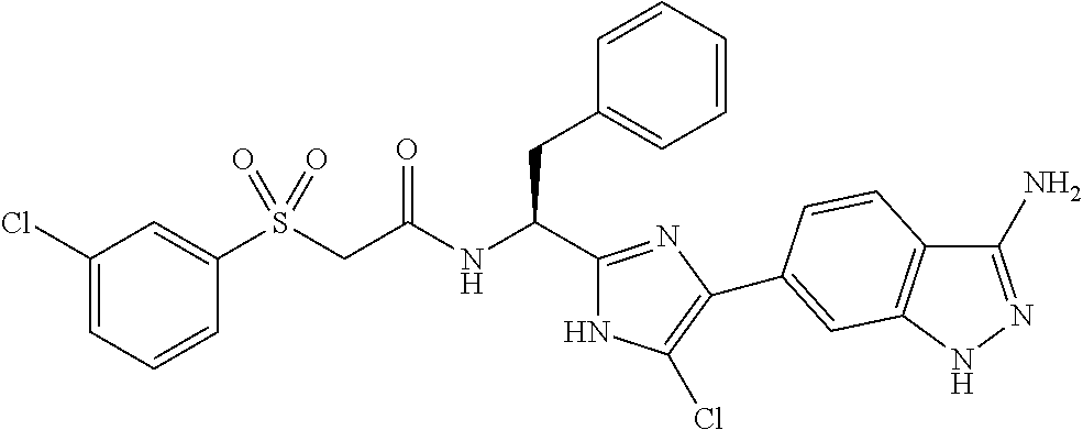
C(NC(CC1=CC=CC=C1)C1=NC(C2=CC3=C(C(N)=NN3)C=C2)=C(Cl)N1)(=O)CS(C1=CC(Cl)=CC=C1)(=O)=O
